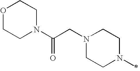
N1(CC(N2CCOCC2)=O)CCN(C)CC1
